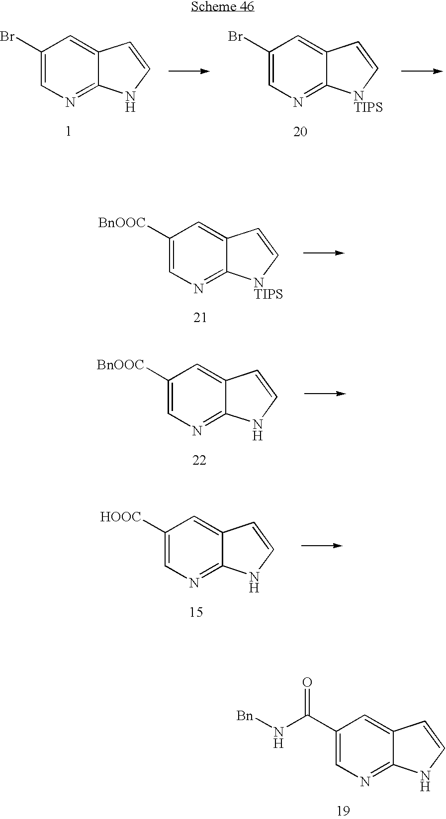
C1(C(N[Bn])=O)=CN=C2C(=C1)C=CN2.C1(Br)=CN=C2C(=C1)C=CN2.C1(Br)=CN=C2C(=C1)C=C[NTIPS]2.C1([BnOOC])=CN=C2C(=C1)C=C[NTIPS]2.C1([BnOOC])=CN=C2C(=C1)C=CN2.C1([HOOC])=CN=C2C(=C1)C=CN2
